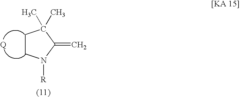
C1CN([R])C(=C)C1(C)C.[Q]
